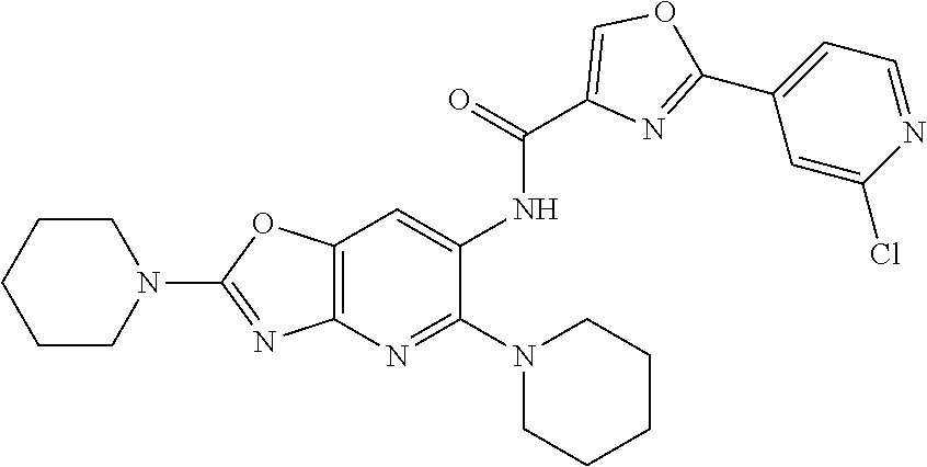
C12=C(N=C(N3CCCCC3)C(NC(C3=COC(C4=CC=NC(Cl)=C4)=N3)=O)=C1)N=C(N1CCCCC1)O2
